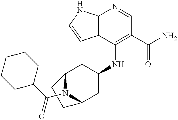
C12=C(C(NC3CC4N(C(C5CCCCC5)=O)C(C3)CC4)=C(C(N)=O)C=N1)C=CN2
